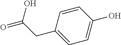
C1=CC(O)=CC=C1CC(=O)O
